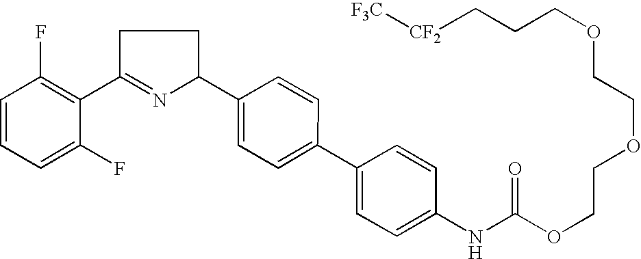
C1=CC=C(F)C(C2=NC(C3=CC=C(C4=CC=C(NC(OCCOCCOCCC[CF2][F3C])=O)C=C4)C=C3)CC2)=C1F
